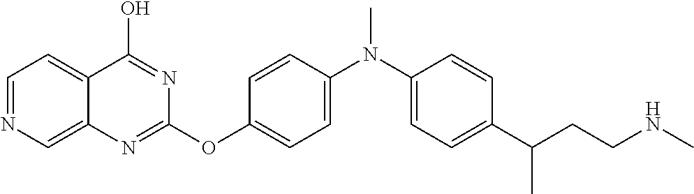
C1=NC=C2C(=C1)C(O)=NC(OC1=CC=C(N(C)C3=CC=C(C(CCNC)C)C=C3)C=C1)=N2
